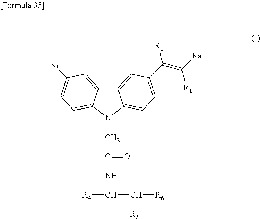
C12=CC(C(=C([Ra])[R1])[R2])=CC=C1N(CC(=O)NC(C([R5])[R6])[R4])C1=CC=C([R3])C=C21
